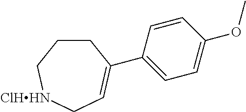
C1CC[ClHHN]CC=C1C1=CC=C(OC)C=C1
